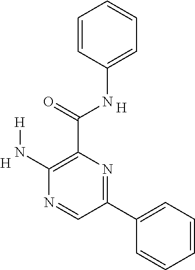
C1(N[H])=C(C(NC2=CC=CC=C2)=O)N=C(C2=CC=CC=C2)C=N1.[H].[H]
